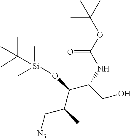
C(C(C(O[Si](C(C)(C)C)(C)C)C(NC(=O)OC(C)(C)C)CO)C)[N3]
